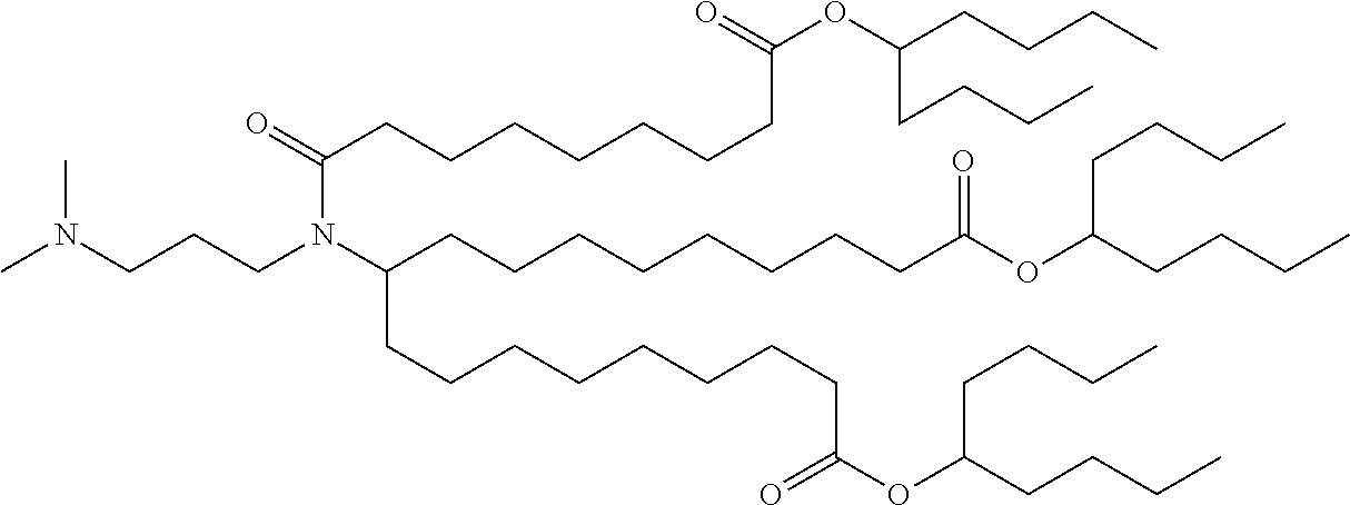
CN(CCCN(C(CCCCCCCCC(OC(CCCC)CCCC)=O)CCCCCCCCC(=O)OC(CCCC)CCCC)C(CCCCCCCC(=O)OC(CCCC)CCCC)=O)C
